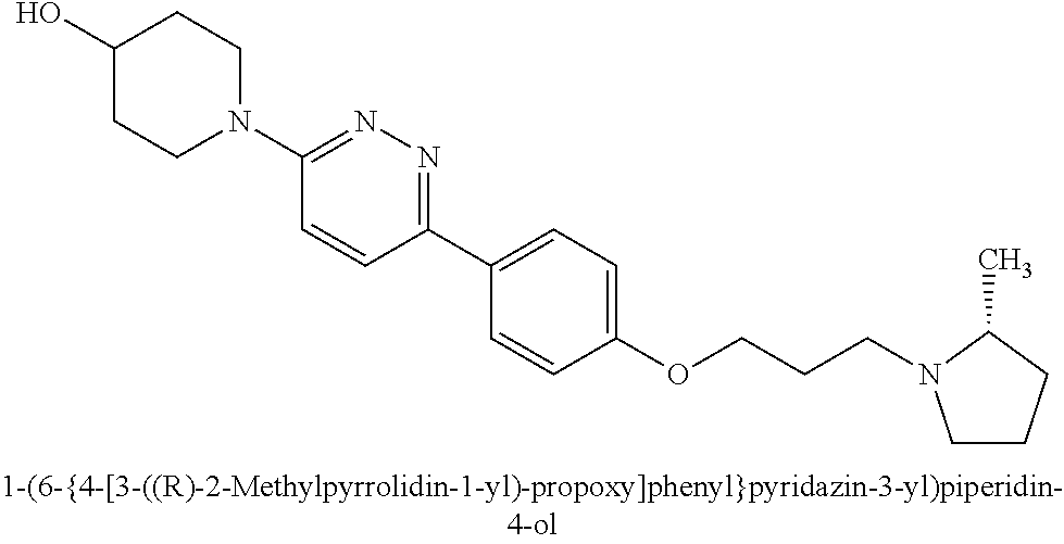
C1(N2CCC(O)CC2)=NN=C(C2=CC=C(OCCCN3CCCC3C)C=C2)C=C1
